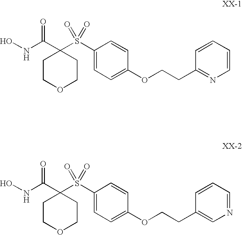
ONC(=O)C1(S(=O)(=O)C2=CC=C(OCCC3=NC=CC=C3)C=C2)CCOCC1.ONC(=O)C1(S(=O)(=O)C2=CC=C(OCCC3=CN=CC=C3)C=C2)CCOCC1
